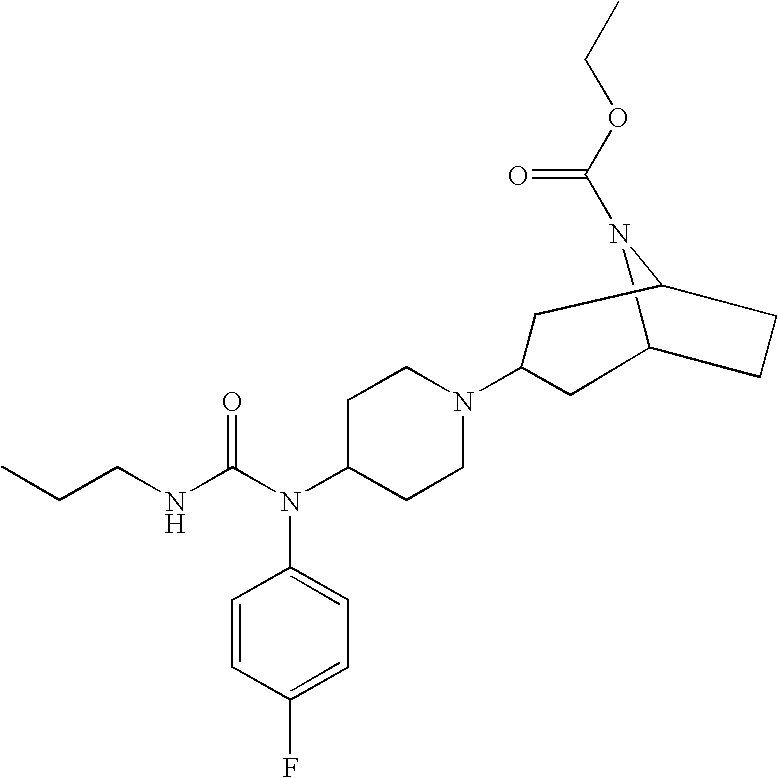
C12N(C(OCC)=O)C(CC1)CC(N1CCC(N(C(NCCC)=O)C3=CC=C(F)C=C3)CC1)C2
